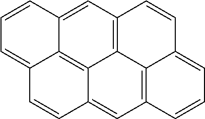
C1=CC2=CC3=C4C5=C2C(=C1)C=CC5=CC1=C4C(=CC=C1)C=C3
